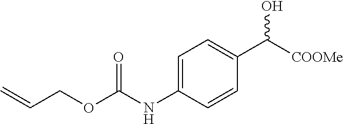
C1=C(NC(OCC=C)=O)C=CC(C([COOMe])O)=C1
